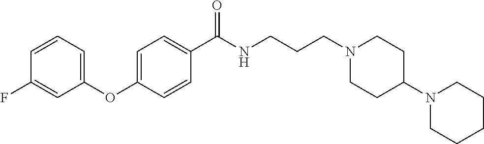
C1=CC=C(OC2=CC=C(C(NCCCN3CCC(N4CCCCC4)CC3)=O)C=C2)C=C1F
